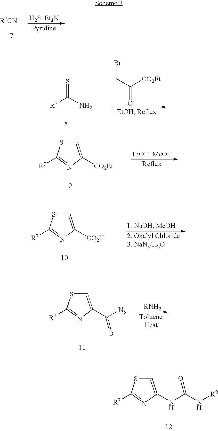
[R7]C(N)=S.BrCC(=O)[CO2Et].C1=C([CO2Et])N=C([R7])S1.C1=C([CO2H])N=C([R7])S1.C1=C(C([N3])=O)N=C([R7])S1.C1=C(NC(N[R8])=O)N=C([R7])S1
